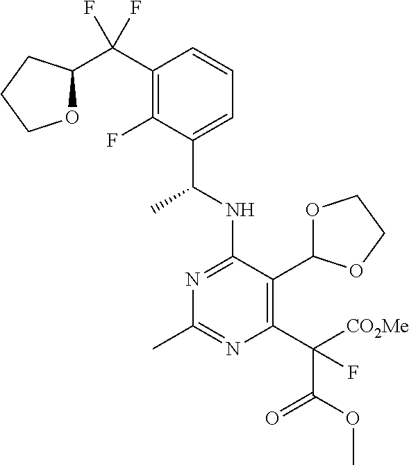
N1=C(NC(C)C2=CC=CC(C(F)(F)C3OCCC3)=C2F)C(C2OCCO2)=C(C(C(=O)OC)([CO2Me])F)N=C1C
